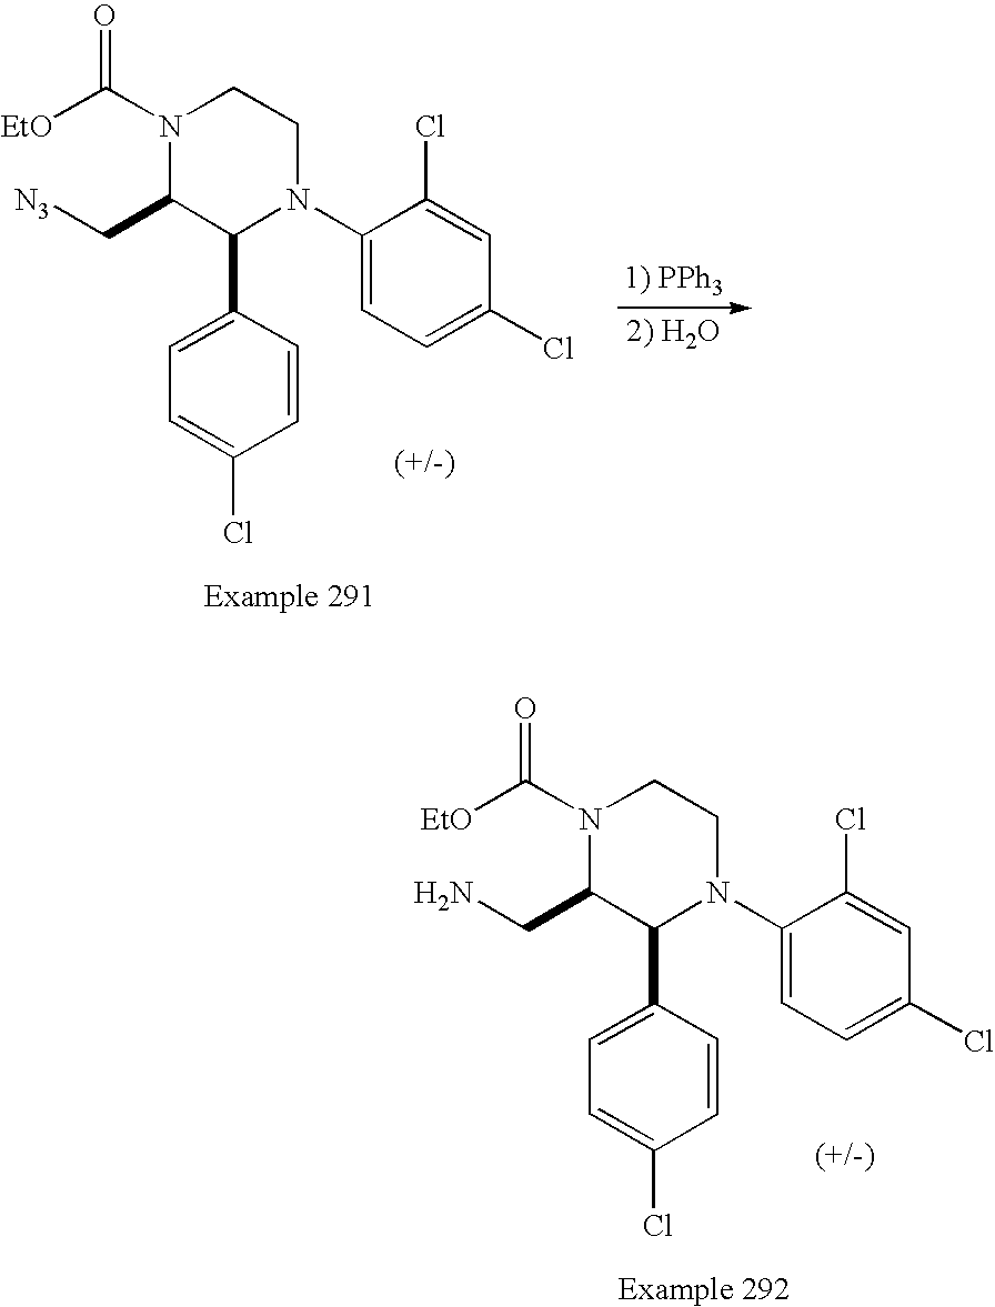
C1(N2CCN(C([EtO])=O)C(C[N3])C2C2=CC=C(Cl)C=C2)=CC=C(Cl)C=C1Cl.C1(N2CCN(C([EtO])=O)C(CN)C2C2=CC=C(Cl)C=C2)=CC=C(Cl)C=C1Cl
